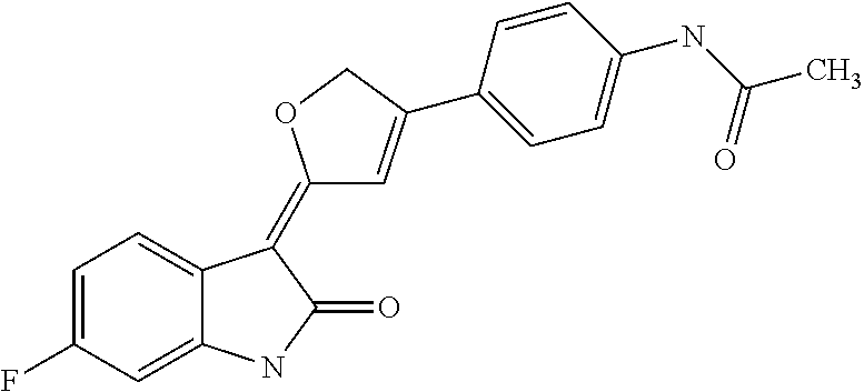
C1=C(F)C=C2C(=C1)C(=C1C=C(C3=CC=C(NC(C)=O)C=C3)CO1)C(=O)N2
